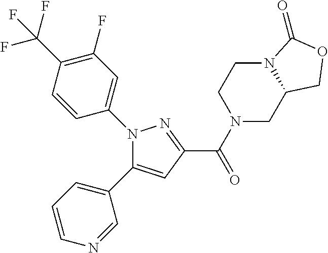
N1(C2=CC(F)=C(C(F)(F)F)C=C2)C(C2=CC=CN=C2)=CC(C(=O)N2CC3N(CC2)C(=O)OC3)=N1
